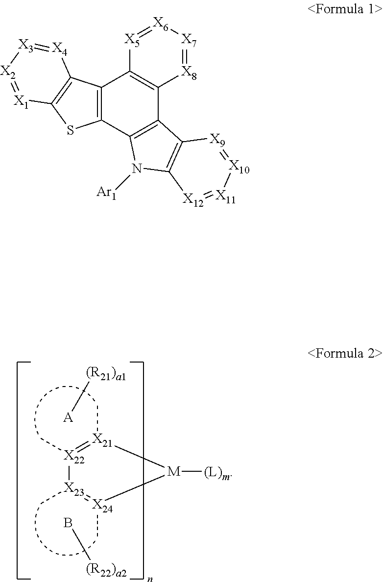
[X23]1(C)=[X24](C)[M]([(L)m])[X21](C)=[X22]1C.[A][(R21)a1].B[(R22)a2].C12=C(C3=C(C4=C1[X5]=[X6][X7]=[X8]4)C1=C(N3[Ar1])[X12]=[X11][X10]=[X9]1)SC1=C2[X4]=[X3][X2]=[X1]1
